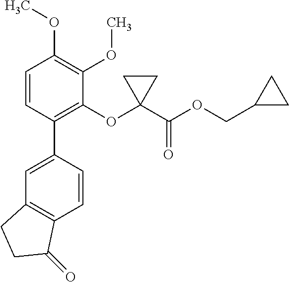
C1=C(C2=C(OC3(C(OCC4CC4)=O)CC3)C(OC)=C(OC)C=C2)C=CC2=C1CCC2=O
